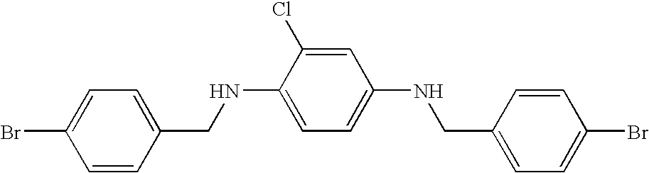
C1=C(Br)C=CC(CNC2=CC=C(NCC3=CC=C(Br)C=C3)C=C2Cl)=C1
